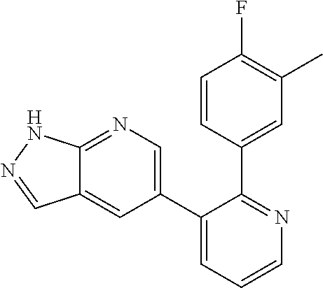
C12=NC=C(C3=CC=CN=C3C3=CC(C)=C(F)C=C3)C=C1C=NN2
